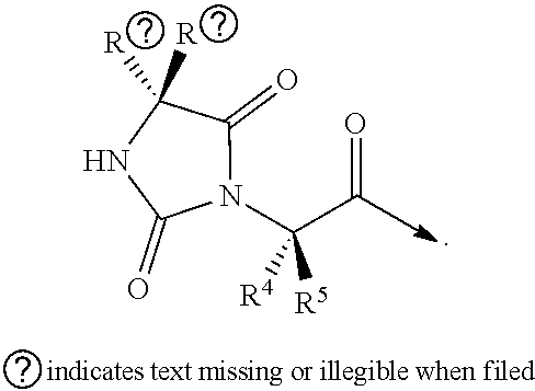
N1C(=O)N(C(C=O)([R4])[R5])C(=O)C1([R])[R]
